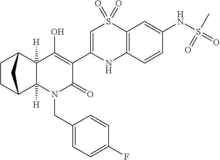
C1=C(C2=C(O)C3([H])C([H])(N(CC4=CC=C(F)C=C4)C2=O)C2CCC3C2)NC2=C(S1(=O)=O)C=C(NS(=O)(C)=O)C=C2
